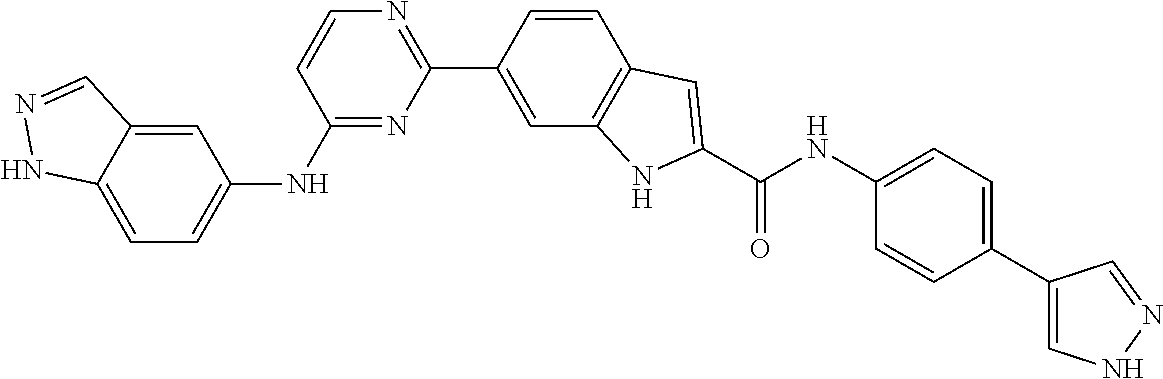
C1=CC(C2=NC=CC(NC3=CC=C4C(=C3)C=NN4)=N2)=CC2=C1C=C(C(NC1=CC=C(C3=CNN=C3)C=C1)=O)N2
